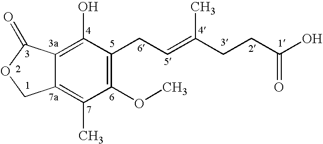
C12=C(O)C(CC=C(CCC(O)=O)C)=C(OC)C(C)=C1COC2=O
